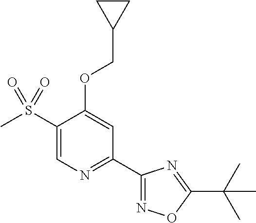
C1(S(C)(=O)=O)=CN=C(C2=NOC(C(C)(C)C)=N2)C=C1OCC1CC1
